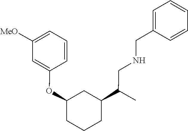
C1=CC(OC2CCCC(C(CNCC3=CC=CC=C3)C)C2)=CC([MeO])=C1
